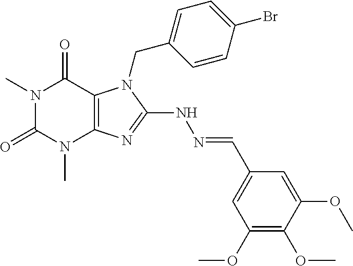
N1(C)C(=O)N(C)C2=C(C1=O)N(CC1=CC=C(Br)C=C1)C(NN=CC1=CC(OC)=C(OC)C(OC)=C1)=N2
